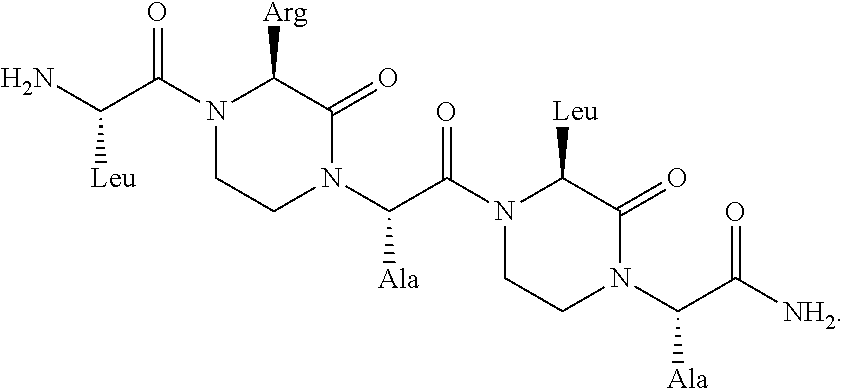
N1(C(C(N)[Leu])=O)CCN(C(C(N2C([Leu])C(=O)N(C(C([NH2])=O)[Ala])CC2)=O)[Ala])C(=O)C1[Arg]
